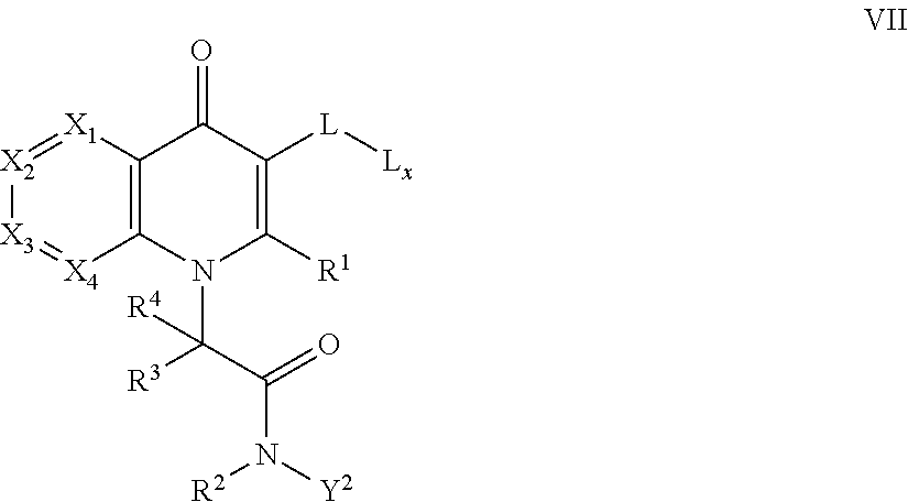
[X2]1=[X1]C2=C([X4]=[X3]1)N(C(C(N([Y2])[R2])=O)([R3])[R4])C([R1])=C([L][Lx])C2=O
